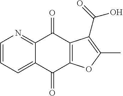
C1=CC=C2C(=N1)C(=O)C1=C(C2=O)OC(C)=C1C(=O)O
